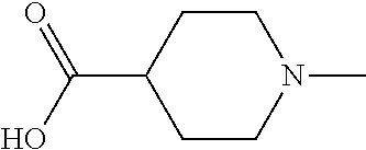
C1CN(C)CCC1C(O)=O
